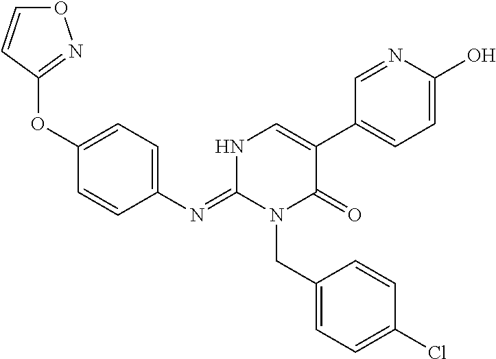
O(C1=CC=C(N=C2N(CC3=CC=C(Cl)C=C3)C(=O)C(C3=CC=C(O)N=C3)=CN2)C=C1)C1=NOC=C1
